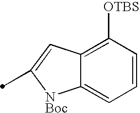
C12=C([OTBS])C=CC=C1[NBoc]C(C)=C2
